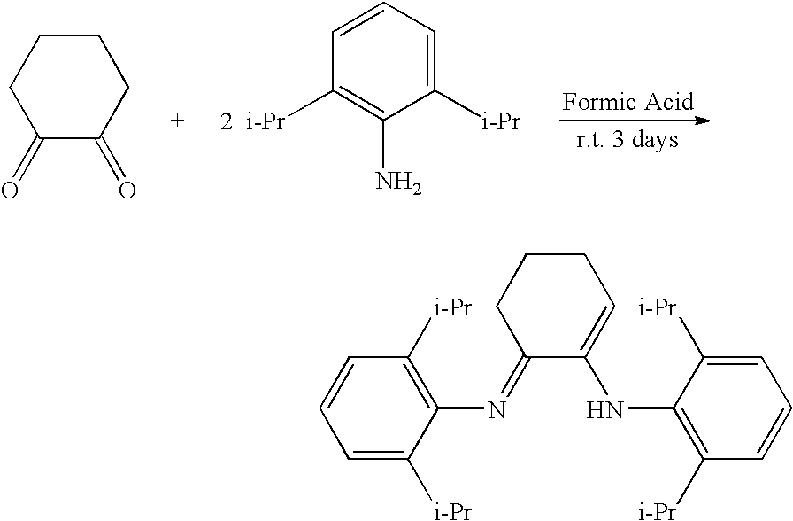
C1CCC(=O)C(=O)C1.C1([i-Pr])=CC=CC([i-Pr])=C1N.C1=C([i-Pr])C(N=C2C(NC3=C([i-Pr])C=CC=C3[i-Pr])=CCCC2)=C([i-Pr])C=C1
